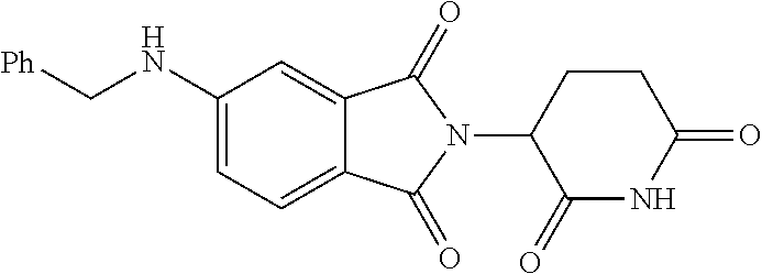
C1(NC[Ph])=CC=C2C(=C1)C(=O)N(C1C(=O)NC(=O)CC1)C2=O
